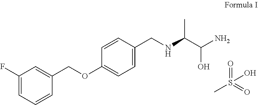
C1(F)=CC=CC(COC2=CC=C(CNC(C(N)O)C)C=C2)=C1.CS(=O)(=O)O
